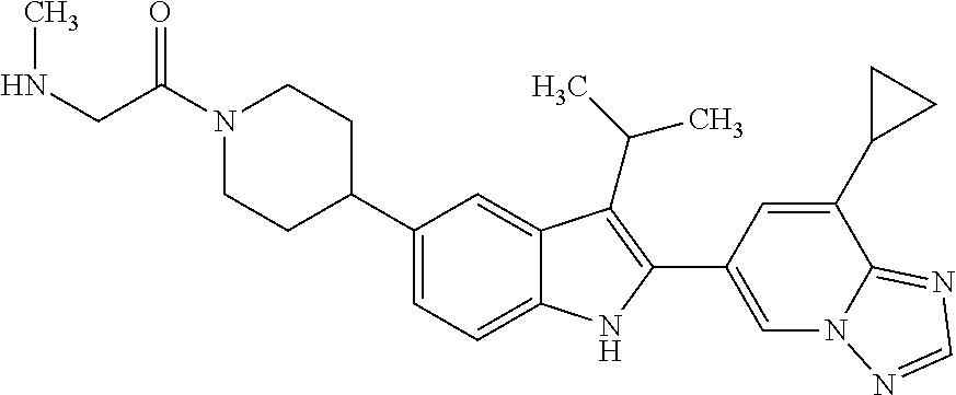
C(N1CCC(C2=CC=C3C(=C2)C(C(C)C)=C(C2=CN4C(=NC=N4)C(C4CC4)=C2)N3)CC1)(=O)CNC
